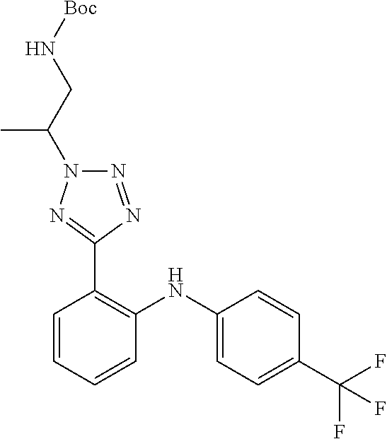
C1=CC(C(F)(F)F)=CC=C1NC1=C(C2=NN(C(CN[Boc])C)N=N2)C=CC=C1
